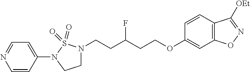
C(C(CCOC1=CC2=C(C=C1)C([OEt])=NO2)F)CN1CCN(C2=CC=NC=C2)S1(=O)=O
